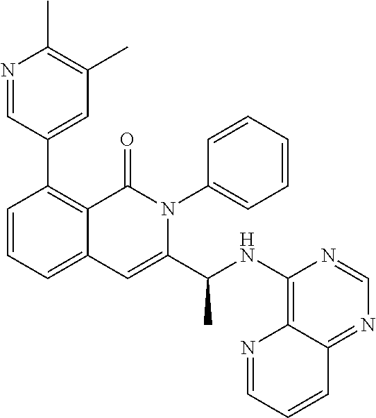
C12=CC=CC(C3=CC(C)=C(C)N=C3)=C1C(=O)N(C1=CC=CC=C1)C(C(NC1=C3C(=NC=N1)C=CC=N3)C)=C2
